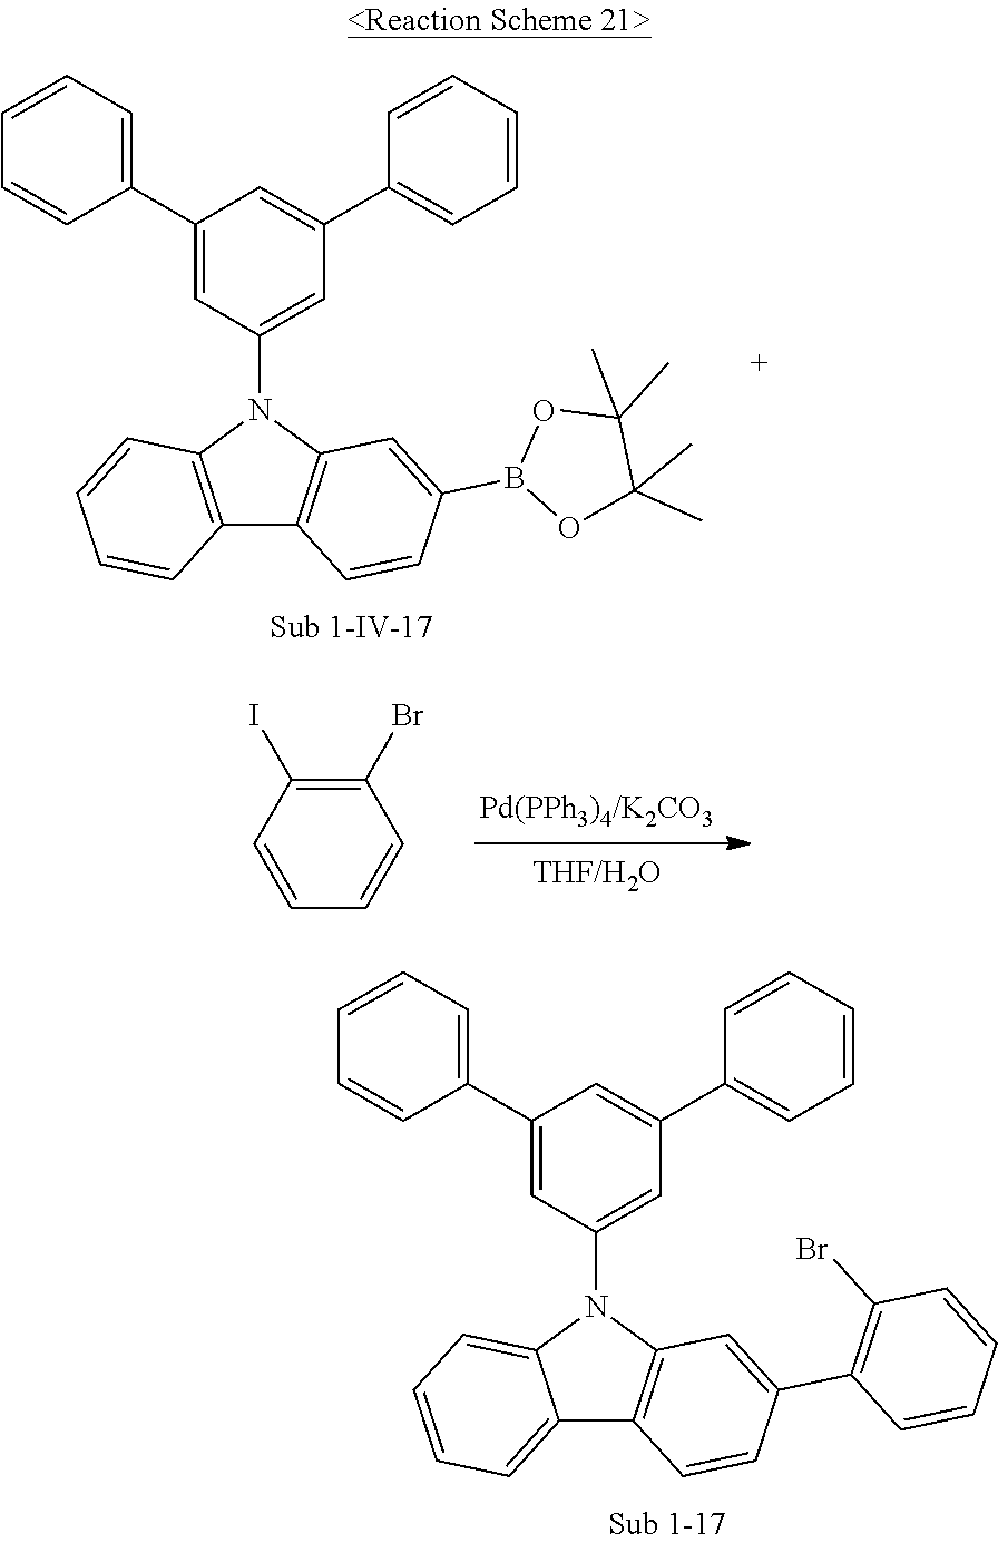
C1(C2=CC=CC=C2)=CC(N2C3=C(C4=C2C=C(B2OC(C)(C)C(C)(C)O2)C=C4)C=CC=C3)=CC(C2=CC=CC=C2)=C1.C1(Br)=C(I)C=CC=C1.C1(C2=CC=CC=C2)=CC(N2C3=CC=CC=C3C3=C2C=C(C2=C(Br)C=CC=C2)C=C3)=CC(C2=CC=CC=C2)=C1
